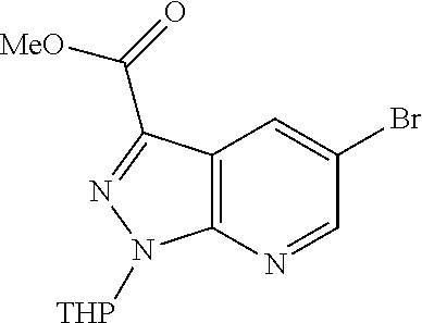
C12=C(N=CC(Br)=C1)N([THP])N=C2C(=O)[MeO]
